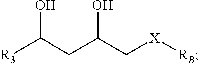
C(O)(CC(C[X][RB])O)[R3]
